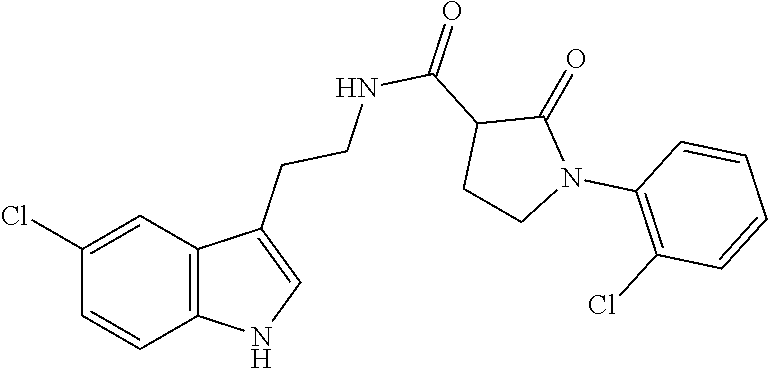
C12=C(C=C(Cl)C=C1)C(CCNC(C1CCN(C3=C(Cl)C=CC=C3)C1=O)=O)=CN2
